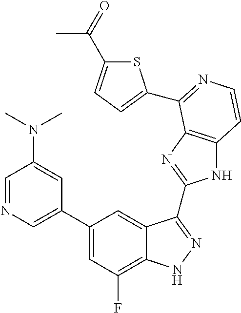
C1=C(C2=CC(F)=C3C(=C2)C(C2=NC4=C(N2)C=CN=C4C2=CC=C(C(=O)C)S2)=NN3)C=C(N(C)C)C=N1
